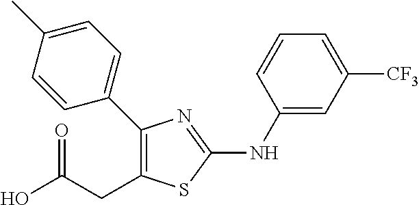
C1(C2=C(CC(O)=O)SC(NC3=CC([CF3])=CC=C3)=N2)=CC=C(C)C=C1
